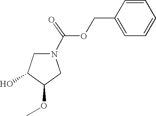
O(C(=O)N1CC(O)C(OC)C1)CC1=CC=CC=C1
